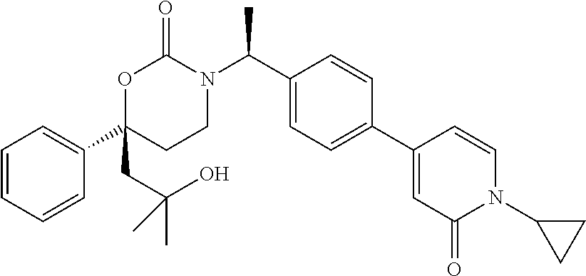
C1=CC=CC(C2(CC(C)(O)C)CCN(C(C3=CC=C(C4=CC(=O)N(C5CC5)C=C4)C=C3)C)C(=O)O2)=C1
